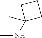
CNC1(C)CCC1
